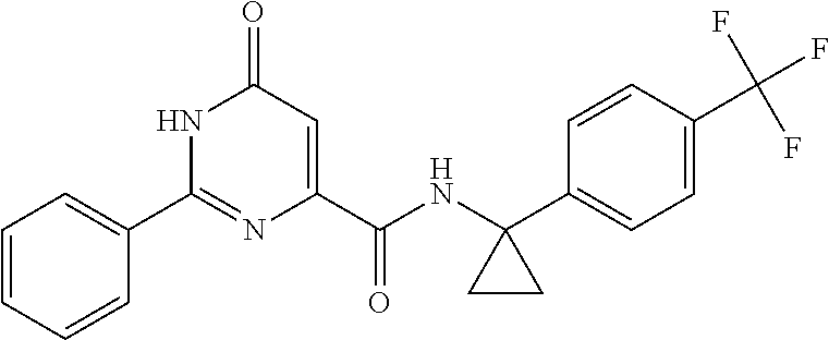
C1(=O)C=C(C(NC2(C3=CC=C(C(F)(F)F)C=C3)CC2)=O)N=C(C2=CC=CC=C2)N1
